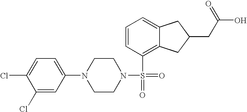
C1(Cl)=CC(N2CCN(S(=O)(=O)C3=C4C(=CC=C3)CC(CC(O)=O)C4)CC2)=CC=C1Cl
